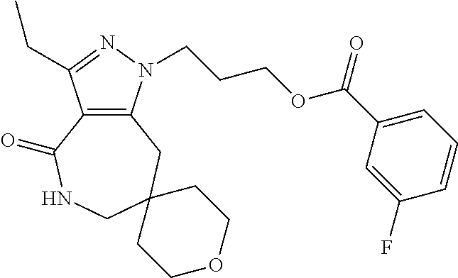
C12=C(N(CCCOC(C3=CC=CC(F)=C3)=O)N=C1CC)CC1(CNC2=O)CCOCC1
